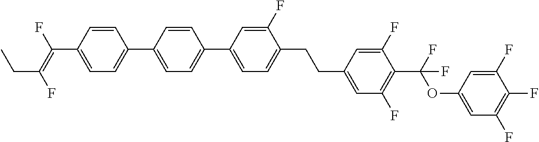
C1=CC(C2=CC=C(C3=CC=C(CCC4=CC(F)=C(C(OC5=CC(F)=C(F)C(F)=C5)(F)F)C(F)=C4)C(F)=C3)C=C2)=CC=C1C(=C(F)CC)F
